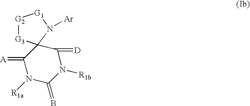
[G2]1[G3]C2(N([Ar])[G1]1)C(=[A])N([R1a])C(=B)N([R1b])C2=[D]
